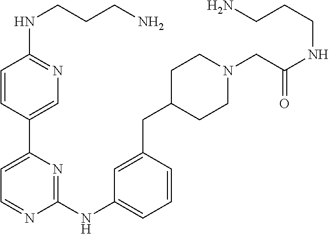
C1=CC(C2=CC=NC(NC3=CC=CC(CC4CCN(CC(=O)NCCCN)CC4)=C3)=N2)=CN=C1NCCCN
